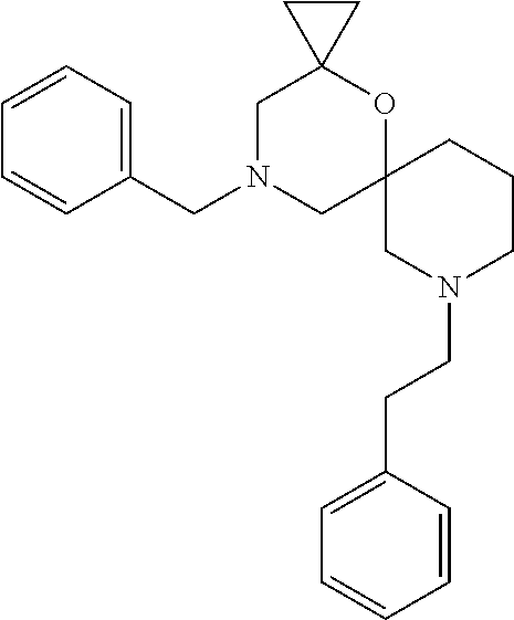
C1=CC=C(CN2CC3(OC4(C2)CC4)CN(CCC2=CC=CC=C2)CCC3)C=C1
